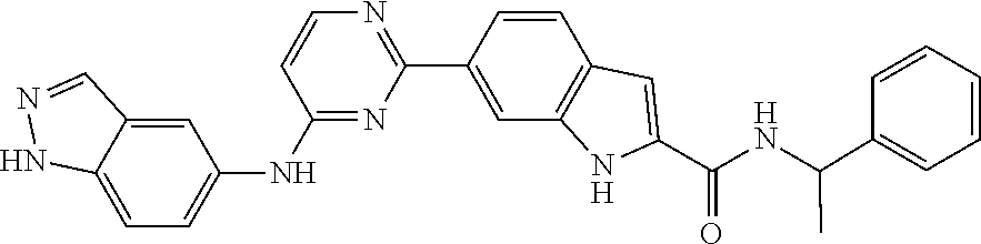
C1=CC=CC=C1C(NC(C1=CC2=C(N1)C=C(C1=NC=CC(NC3=CC=C4NN=CC4=C3)=N1)C=C2)=O)C
